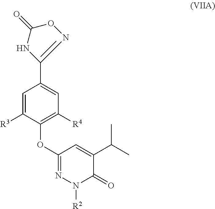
C1=C([R3])C(OC2=NN([R2])C(=O)C(C(C)C)=C2)=C([R4])C=C1C1=NOC(=O)N1
